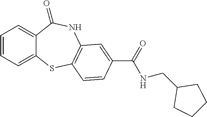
C1=CC=C2C(=C1)C(=O)NC1=C(S2)C=CC(C(=O)NCC2CCCC2)=C1
